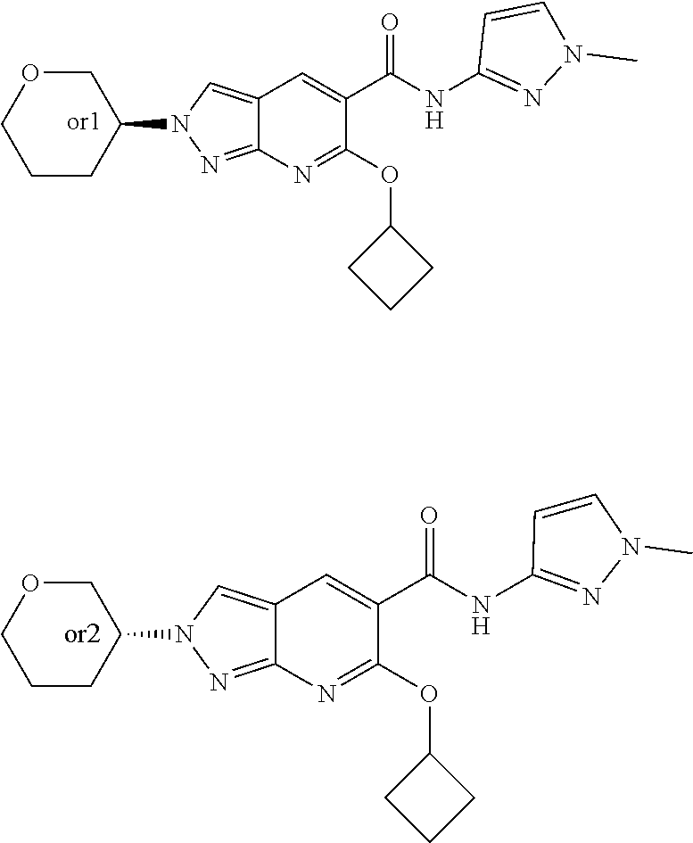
C12=CN(C3COCCC3)N=C1N=C(OC1CCC1)C(C(NC1=NN(C)C=C1)=O)=C2.C12=CN(C3COCCC3)N=C1N=C(OC1CCC1)C(C(NC1=NN(C)C=C1)=O)=C2
